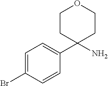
C1(C2(N)CCOCC2)=CC=C(Br)C=C1
